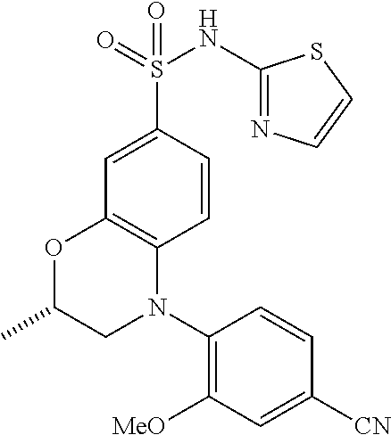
C1=CC(S(=O)(NC2=NC=CS2)=O)=CC2=C1N(C1=C([MeO])C=C([CN])C=C1)CC(C)O2
